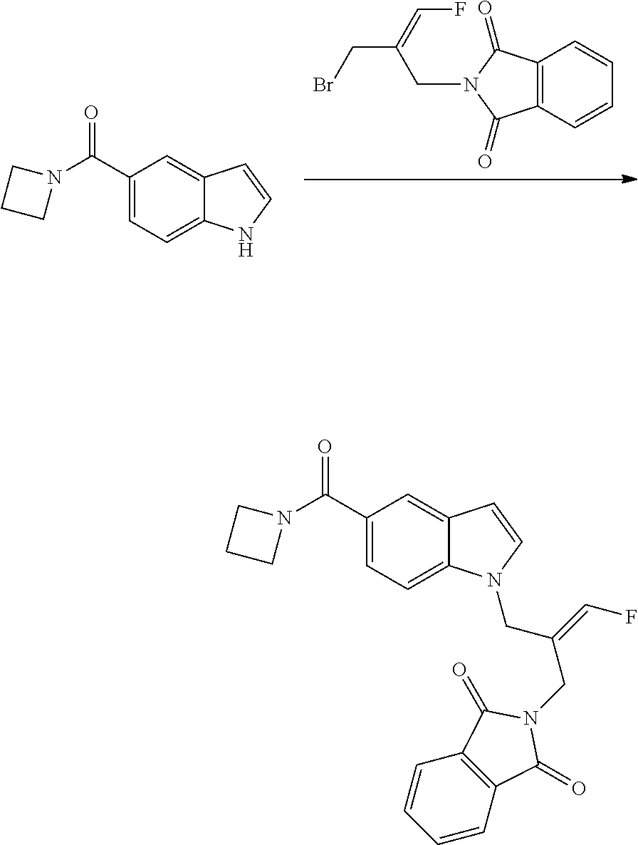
C12=C(C=CC=C1)C(=O)N(CC(CBr)=CF)C2=O.C1(C(N2CCC2)=O)=CC=C2C(=C1)C=CN2.C1(C(N2CCC2)=O)=CC=C2C(=C1)C=CN2CC(CN1C(=O)C2=C(C1=O)C=CC=C2)=CF
